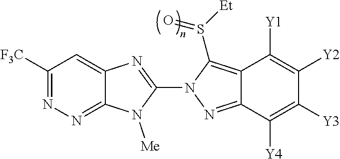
C12=NN=C([F3C])C=C1N=C(N1N=C3C(=C1S([Et])=O)C([Y1])=C([Y2])C([Y3])=C3[Y4])N2[Me]
